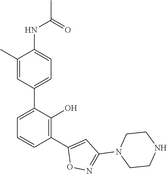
C1(C2=CC=CC(C3=CC(N4CCNCC4)=NO3)=C2O)=CC=C(NC(C)=O)C(C)=C1
